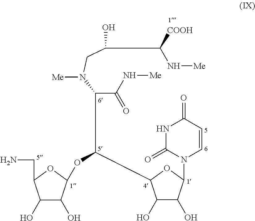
C(C(N[Me])=O)(N(CC(O)C([COOH])N[Me])[Me])C(OC1C(O)C(O)C(CN)O1)C1C(O)C(O)C(N2C=CC(=O)NC2=O)O1
